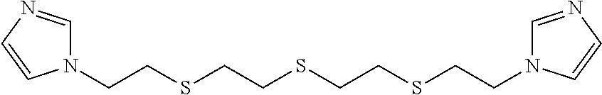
C1=NC=CN1CCSCCSCCSCCN1C=NC=C1
